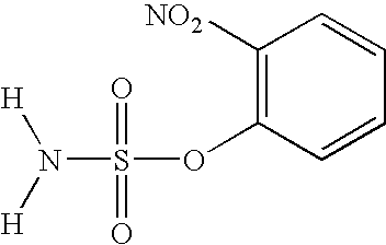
N(S(OC1=C([NO2])C=CC=C1)(=O)=O)([H])[H]
